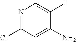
N1=C(Cl)C=C(N)C(I)=C1
